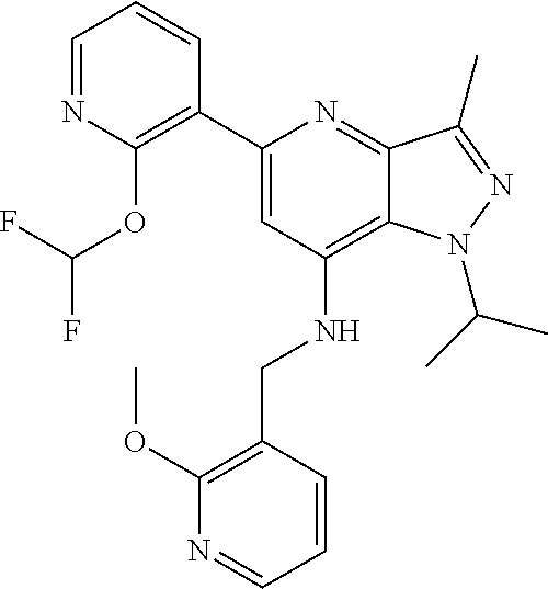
C12=C(NCC3=C(OC)N=CC=C3)C=C(C3=C(OC(F)F)N=CC=C3)N=C1C(C)=NN2C(C)C
